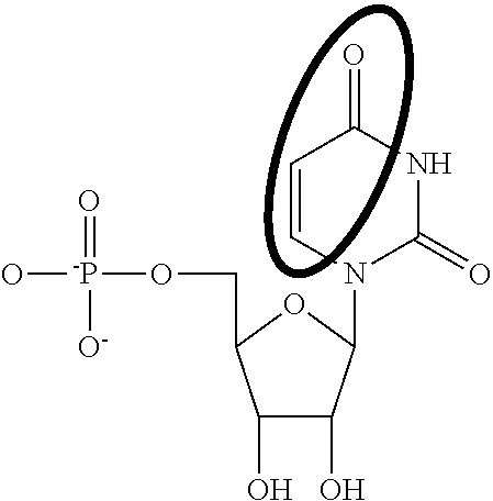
O[-P](OCC1C(O)C(O)C(N2C(=O)NC(=O)C=C2)O1)(=O)[O-]
